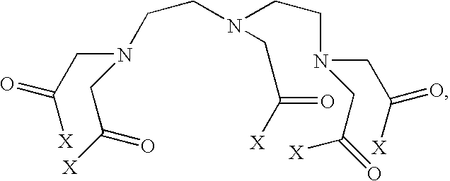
C(N(CCN(CC([X])=O)CC([X])=O)CC([X])=O)CN(CC([X])=O)CC(=O)[X]
